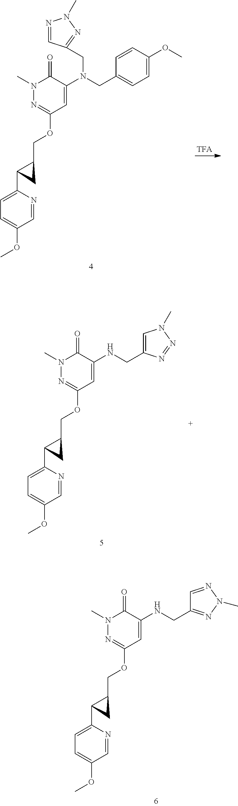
[TFA].C1(=O)N(C)N=C(OCC2C(C3=CC=C(OC)C=N3)C2)C=C1N(CC1=CC=C(OC)C=C1)CC1=NN(C)N=C1.C1(=O)N(C)N=C(OCC2C(C3=CC=C(OC)C=N3)C2)C=C1NCC1=CN(C)N=N1.C1(=O)N(C)N=C(OCC2C(C3=CC=C(OC)C=N3)C2)C=C1NCC1=NN(C)N=C1
